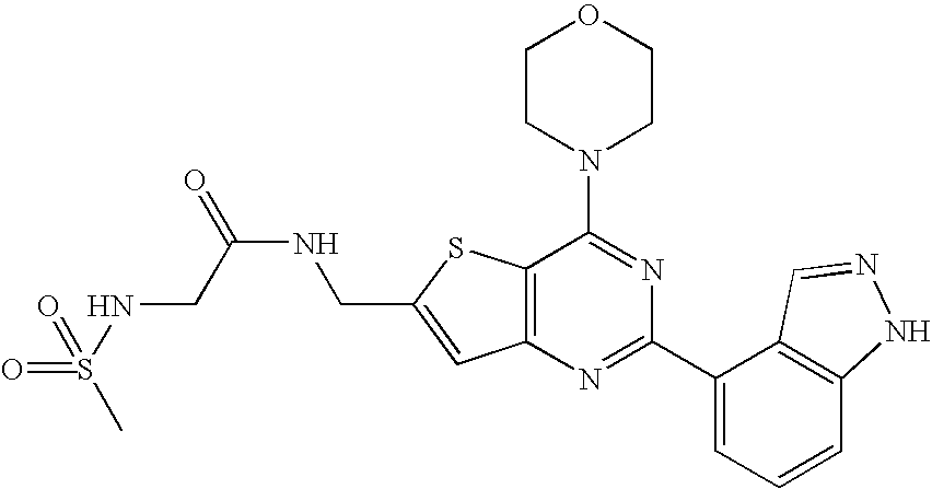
C1CN(C2=NC(C3=CC=CC4=C3C=NN4)=NC3=C2SC(CNC(=O)CNS(C)(=O)=O)=C3)CCO1
